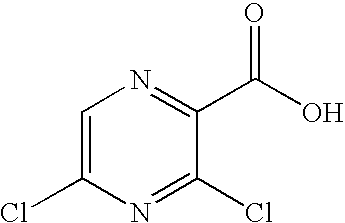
C1=C(Cl)N=C(Cl)C(C(=O)O)=N1
